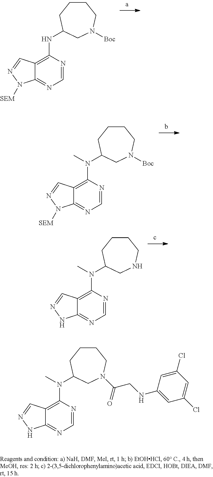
C1CCC(N(C2=C3C(=NC=N2)N([SEM])N=C3)C)CN([Boc])C1.C1CCC(N(C2=C3C(=NC=N2)NN=C3)C)CNC1.C1CCC(NC2=C3C(=NC=N2)N([SEM])N=C3)CN([Boc])C1.C1CCC(N(C2=C3C(=NC=N2)NN=C3)C)CN(C(=O)CNC2=CC(Cl)=CC(Cl)=C2)C1
